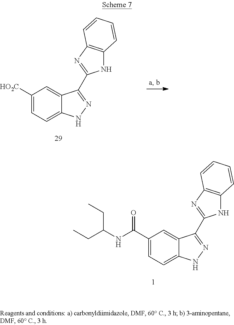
C1(C(NC(CC)CC)=O)=CC=C2C(=C1)C(C1=NC3=C(N1)C=CC=C3)=NN2.C1([HO2C])=CC=C2C(=C1)C(C1=NC3=C(N1)C=CC=C3)=NN2
